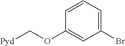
C1(Br)=CC=CC(OC[Pyd])=C1
